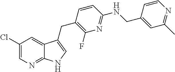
C1(Cl)=CN=C2C(=C1)C(CC1=C(F)N=C(NCC3=CC(C)=NC=C3)C=C1)=CN2
